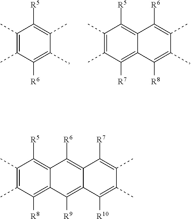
C12=C([R6])C3=C([R5])C(C)=C(C)C([R8])=C3C([R9])=C1C([R10])=C(C)C(C)=C2[R7].C1(C)=C(C)C([R6])=C(C)C(C)=C1[R5].C12=C([R5])C(C)=C(C)C([R7])=C1C([R8])=C(C)C(C)=C2[R6]
